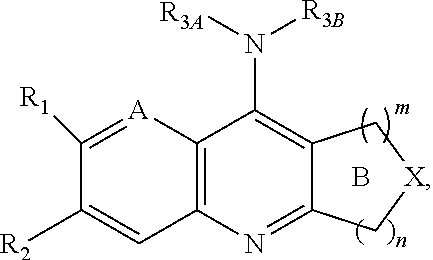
C1([R1])=[A]C2=C(C=C1[R2])N=C1C(=C2N([R3A])[R3B])C[X]C1.B
